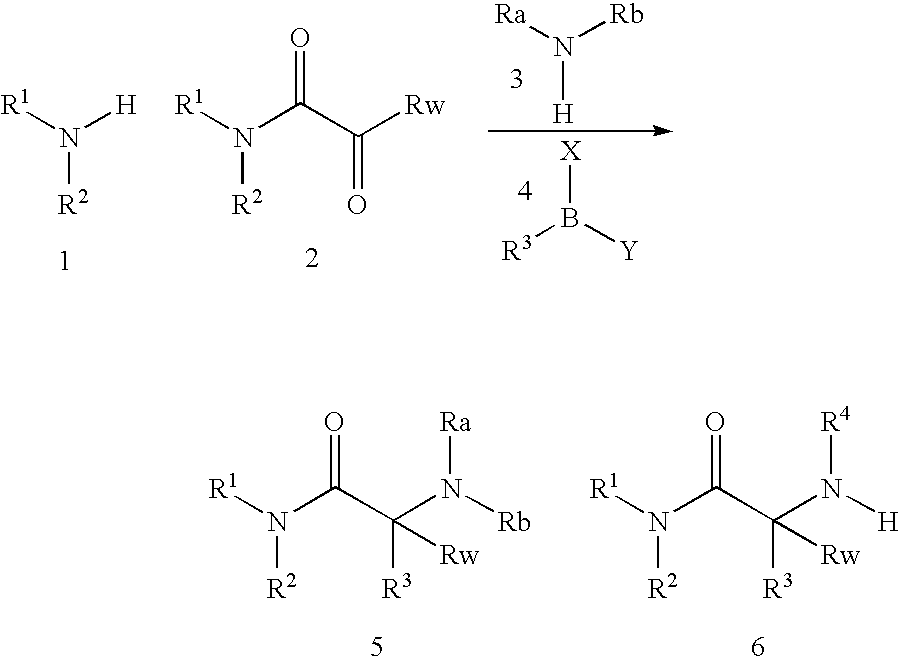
[R1]N([H])[R2].[R1]N(C(C([Rw])=O)=O)[R2].[Ra]N([Rb])[H].[R3]B([Y])[X].[R1]N(C(C(N([Rb])[Ra])([R3])[Rw])=O)[R2].[R1]N(C(C(N([H])[R4])([R3])[Rw])=O)[R2]
